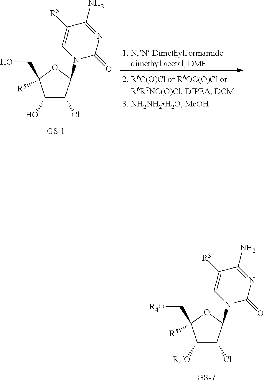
C1(O)C(Cl)C(N2C(=O)N=C(N)C([R3])=C2)OC1(CO)[R5].C1([R4O])C(Cl)C(N2C(=O)N=C(N)C([R3])=C2)OC1(C[R4O])[R5]
